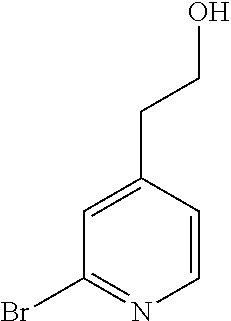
BrC1=NC=CC(CCO)=C1
